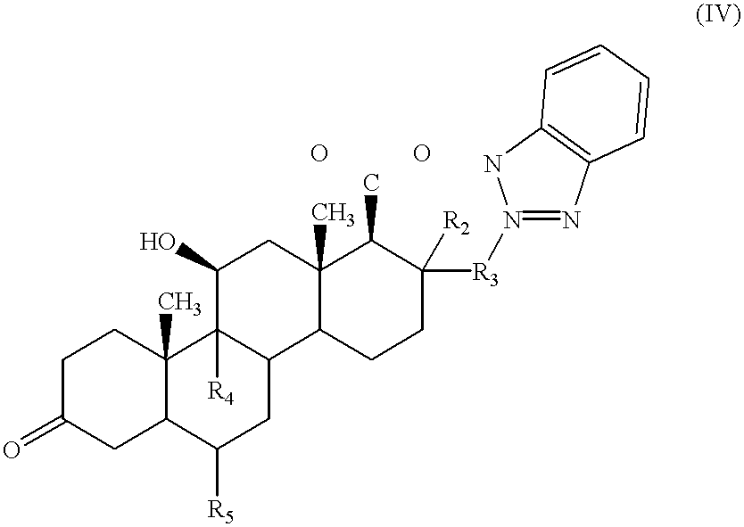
C1C(=O)CC2C(C)(C1)C1([R4])C(CC2[R5])C2C(C)(CC1O)C(C)C([R3]N1=NC3=C(N1)C=CC=C3)([R2])CC2.O.O
